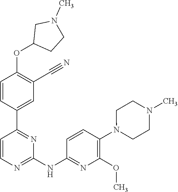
C1=CC(C2=NC(NC3=NC(OC)=C(N4CCN(C)CC4)C=C3)=NC=C2)=CC(C#N)=C1OC1CCN(C)C1
